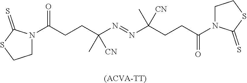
C(CCC(N=NC(CCC(=O)N1CCSC1=S)(C)[CN])(C)[CN])(=O)N1CCSC1=S.[(ACVA-TT)]
